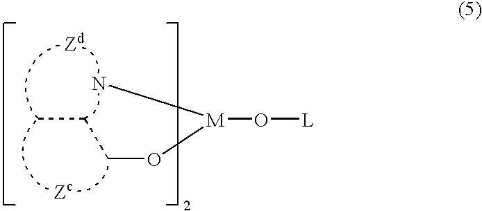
CCCO[M](N)O[L]
